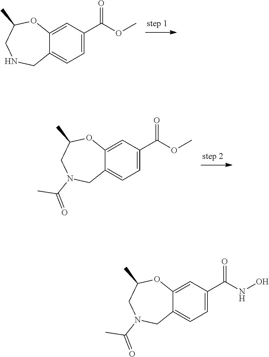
C12=CC(C(OC)=O)=CC=C1CNCC(C)O2.C12=CC(C(OC)=O)=CC=C1CN(C(=O)C)CC(C)O2.C12=CC(C(NO)=O)=CC=C1CN(C(=O)C)CC(C)O2
